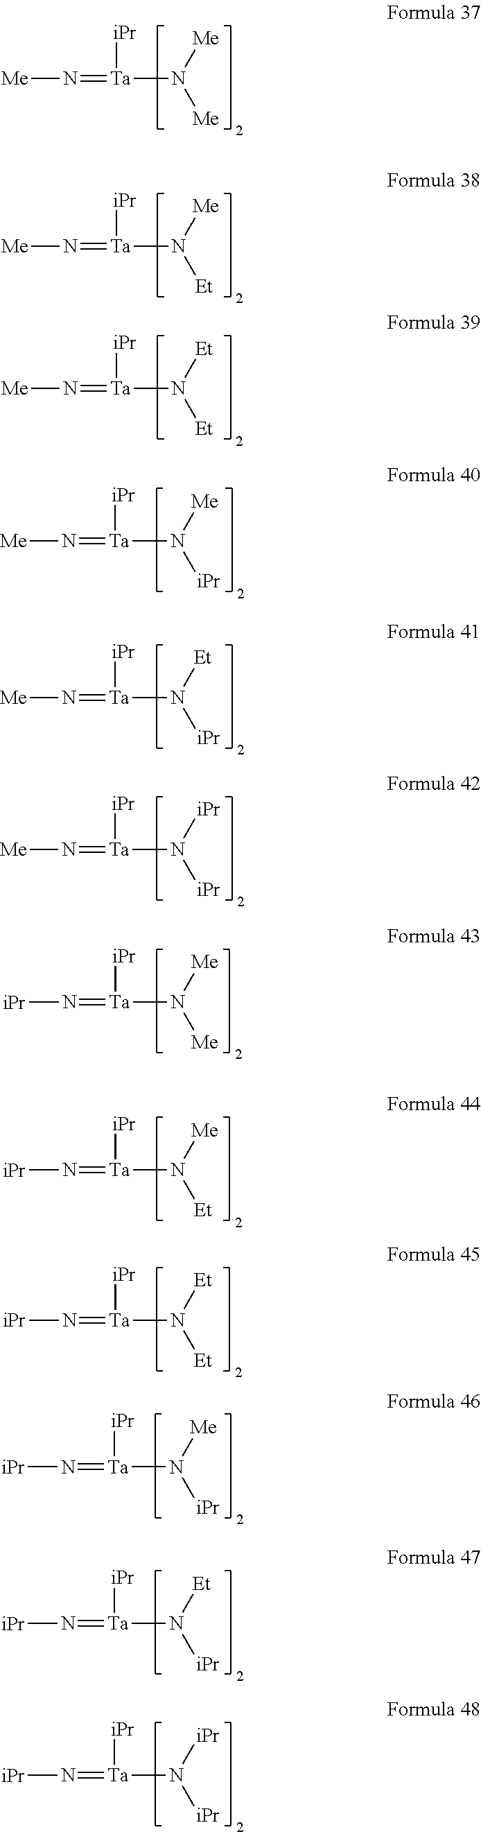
[Me]N=[Ta]([iPr])N([Me])[Me].[Me]N=[Ta]([iPr])N([Me])[Et].[Me]N=[Ta]([iPr])N([Et])[Et].[Me]N=[Ta]([iPr])N([Me])[iPr].[Me]N=[Ta]([iPr])N([Et])[iPr].[Me]N=[Ta]([iPr])N([iPr])[iPr].[iPr]N=[Ta]([iPr])N([Me])[Me].[iPr]N=[Ta]([iPr])N([Me])[Et].[iPr]N=[Ta]([iPr])N([Et])[Et].[iPr]N=[Ta]([iPr])N([Me])[iPr].[iPr]N=[Ta]([iPr])N([Et])[iPr].[iPr]N=[Ta]([iPr])N([iPr])[iPr]
